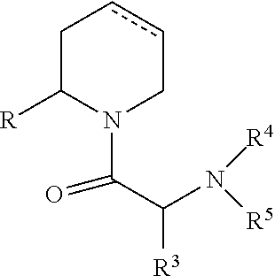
N([R4])([R5])C(C(N1C([R])CccC1)=O)[R3]
